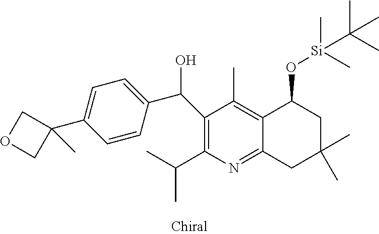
C1(C(C2=CC=C(C3(C)COC3)C=C2)O)=C(C(C)C)N=C2C(=C1C)C(O[Si](C)(C)C(C)(C)C)CC(C)(C)C2
